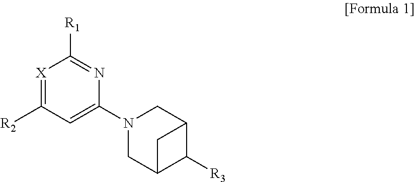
[X]1=C([R2])C=C(N2CC3C([R3])C(C2)C3)N=C1[R1]
